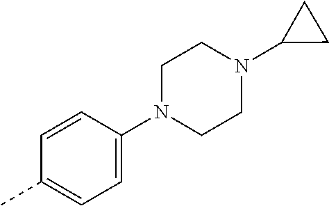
C1=CC(N2CCN(C3CC3)CC2)=CC=C1C
